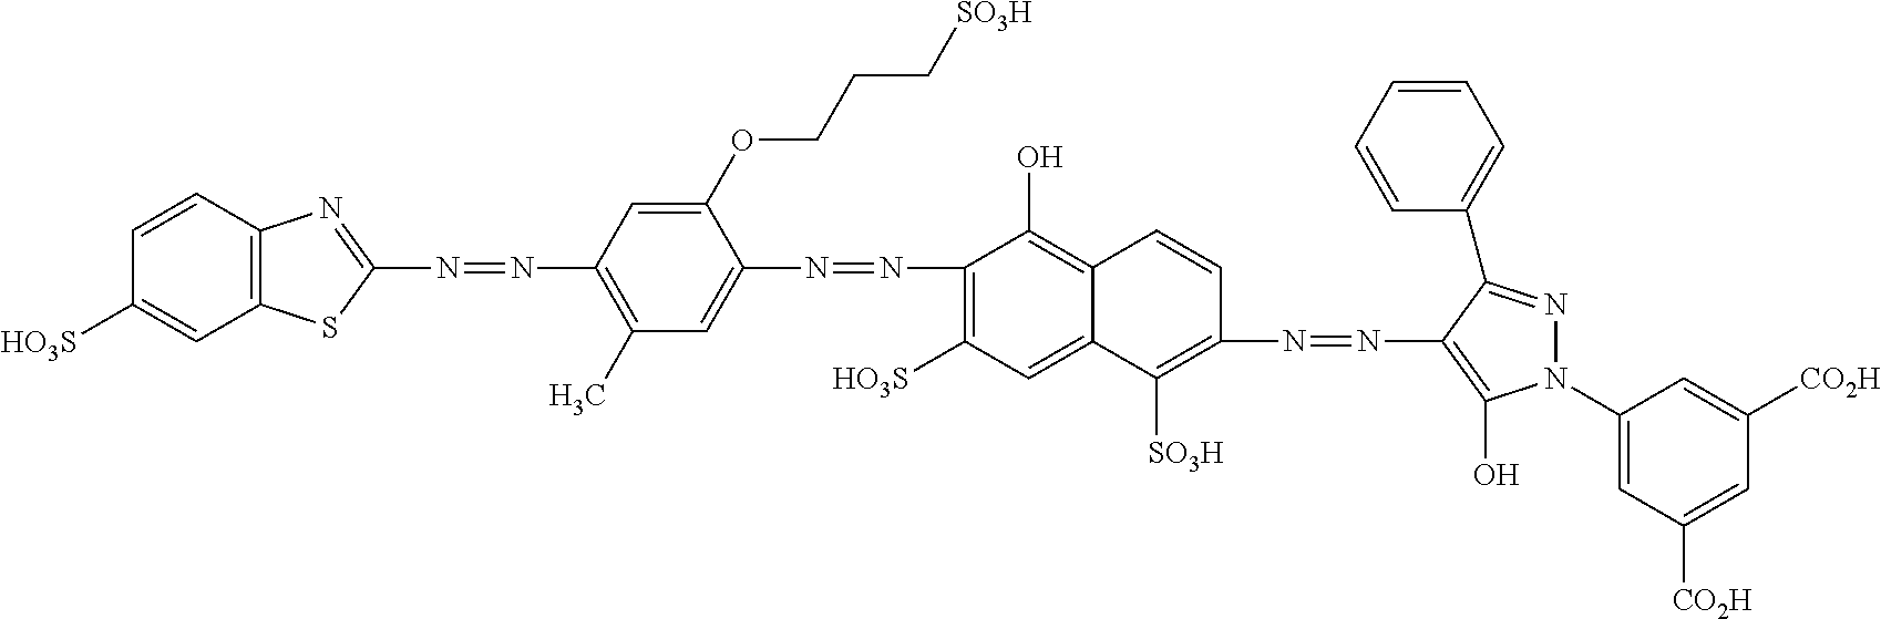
C1(N=NC2=CC(C)=C(N=NC3=NC4=C(S3)C=C([HO3S])C=C4)C=C2OCCC[SO3H])=C([HO3S])C=C2C(=C1O)C=CC(N=NC1=C(O)N(C3=CC([CO2H])=CC([CO2H])=C3)N=C1C1=CC=CC=C1)=C2[SO3H]
